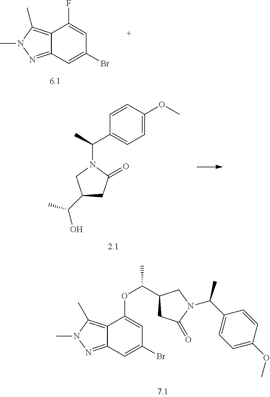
C12=NN(C)C(C)=C1C(F)=CC(Br)=C2.C1(C(O)C)CC(=O)N(C(C2=CC=C(OC)C=C2)C)C1.C1=C(OC(C2CC(=O)N(C(C)C3=CC=C(OC)C=C3)C2)C)C2=C(C)N(C)N=C2C=C1Br
